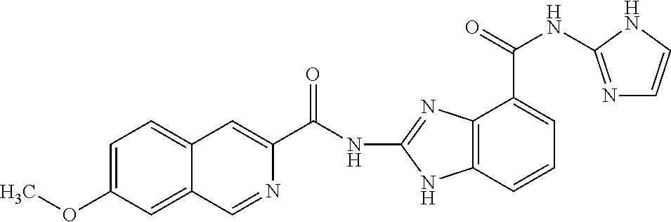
C1=C(OC)C=C2C(=C1)C=C(C(NC1=NC3=C(N1)C=CC=C3C(NC1=NC=CN1)=O)=O)N=C2
